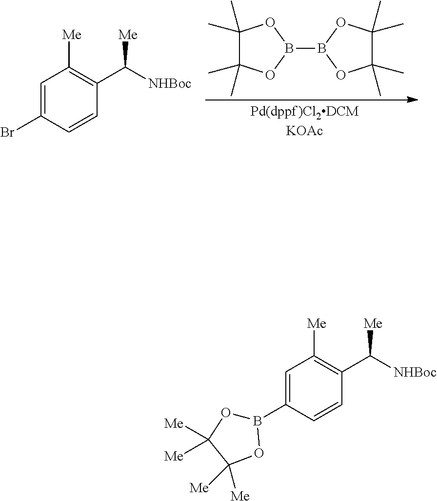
[NHBoc]C(C1=C([Me])C=C(Br)C=C1)[Me].C1(C)(C)C(C)(C)OB(B2OC(C)(C)C(C)(C)O2)O1.B1(C2=CC([Me])=C(C([NHBoc])[Me])C=C2)OC([Me])([Me])C([Me])([Me])O1
